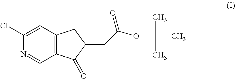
C12=C(C=C(Cl)N=C1)CC(CC(OC(C)(C)C)=O)C2=O
